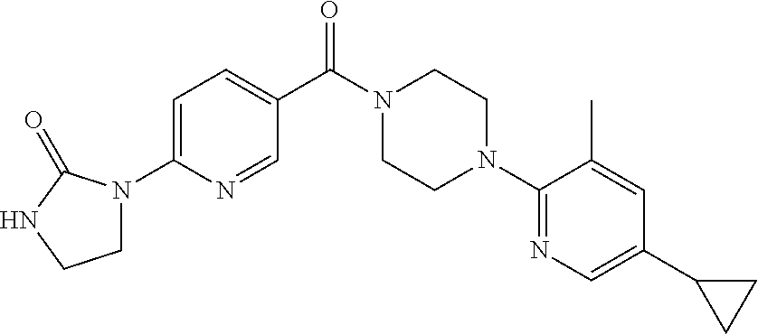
C1=C(N2CCNC2=O)N=CC(C(N2CCN(C3=NC=C(C4CC4)C=C3C)CC2)=O)=C1
